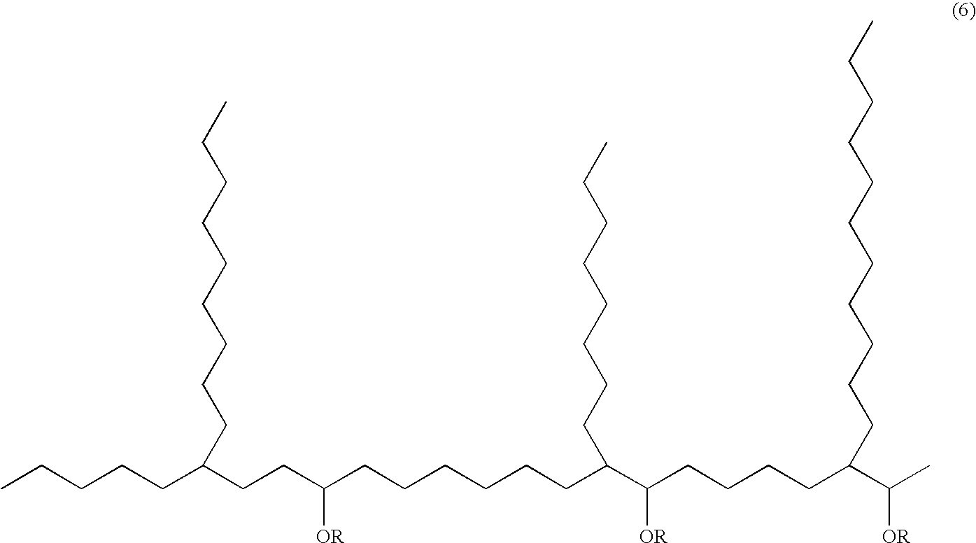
CCCCCC(CCC(CCCCCCC(C(CCCCC(C(C)[OR])CCCCCCCCCCC)[OR])CCCCCCCC)[OR])CCCCCCCCC
